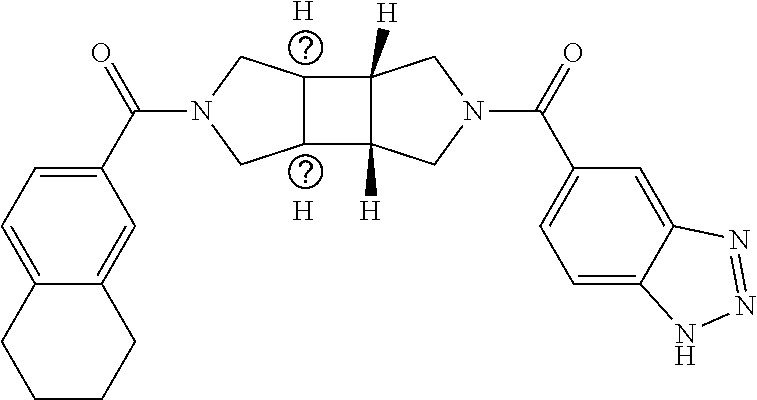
[H].[H].C1=C(C(N2CC3C(C4([H])C3([H])CN(C(C3=CC=C5C(=C3)N=NN5)=O)C4)C2)=O)C=C2C(=C1)CCCC2
